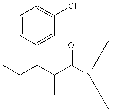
CCC(C(C(N(C(C)C)C(C)C)=O)C)C1=CC(Cl)=CC=C1
